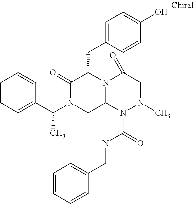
C1(C(N2CC3N(C(CC4=CC=C(O)C=C4)C2=O)C(=O)CN(C)N3C(=O)NCC2=CC=CC=C2)C)=CC=CC=C1
